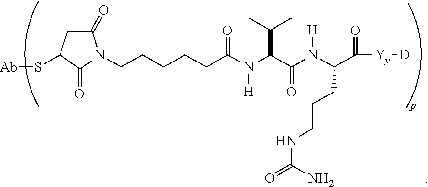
[Ab]SC1CC(=O)N(CCCCCC(N(C(C(N(C(C([Yy][D])=O)CCCNC(=O)N)[H])=O)C(C)C)[H])=O)C1=O
